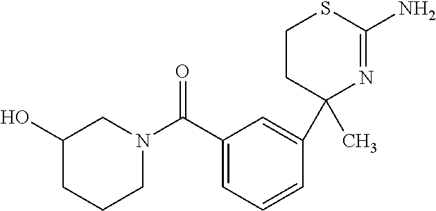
C1CCN(C(C2=CC=CC(C3(C)N=C(N)SCC3)=C2)=O)CC1O
